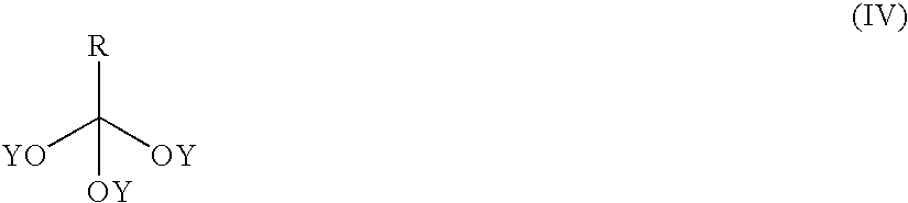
[R]C([OY])([OY])[YO]
